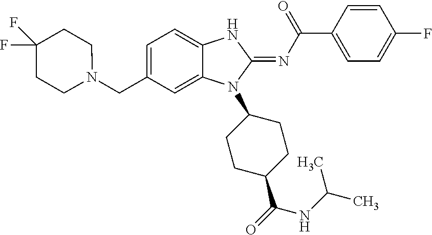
C1=C(CN2CCC(F)(F)CC2)C=C2C(=C1)NC(=NC(C1=CC=C(F)C=C1)=O)N2C1CCC(C(NC(C)C)=O)CC1
